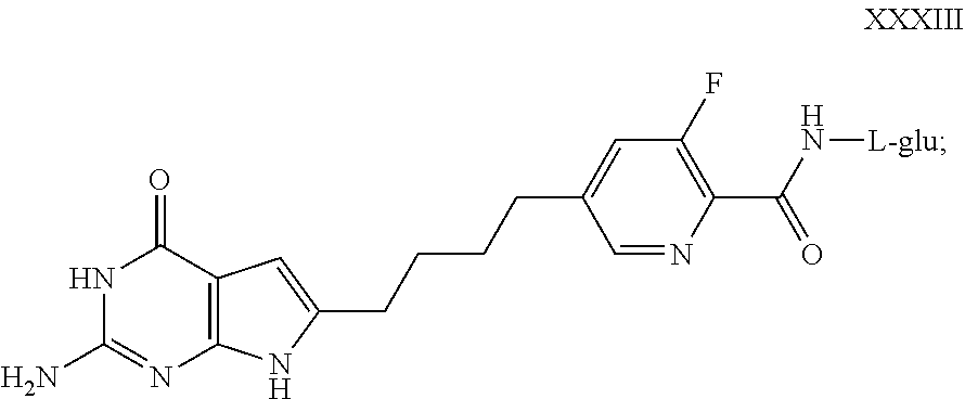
N1C(N)=NC2=C(C1=O)C=C(CCCCC1=CC(F)=C(C(N[L-glu])=O)N=C1)N2
